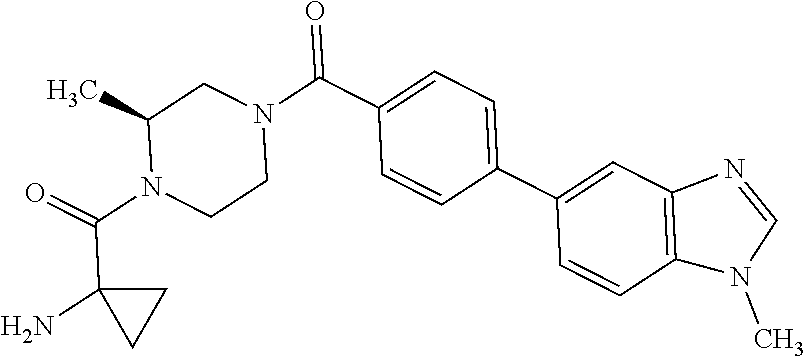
O=C(N1CCN(C(=O)C2=CC=C(C3=CC4=C(C=C3)N(C)C=N4)C=C2)CC1C)C1(N)CC1
